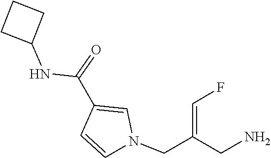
N(C(C1=CN(CC(=CF)CN)C=C1)=O)C1CCC1
